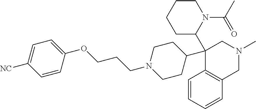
C1=CC=CC2=C1C(C1CCN(CCCOC3=CC=C([NC])C=C3)CC1)(C1N(C(C)=O)CCCC1)CN(C)C2
